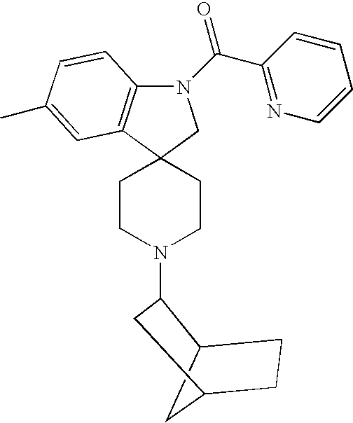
C12CC(CC1)CC2N1CCC2(CC1)C1=C(N(C(C3=NC=CC=C3)=O)C2)C=CC(C)=C1
